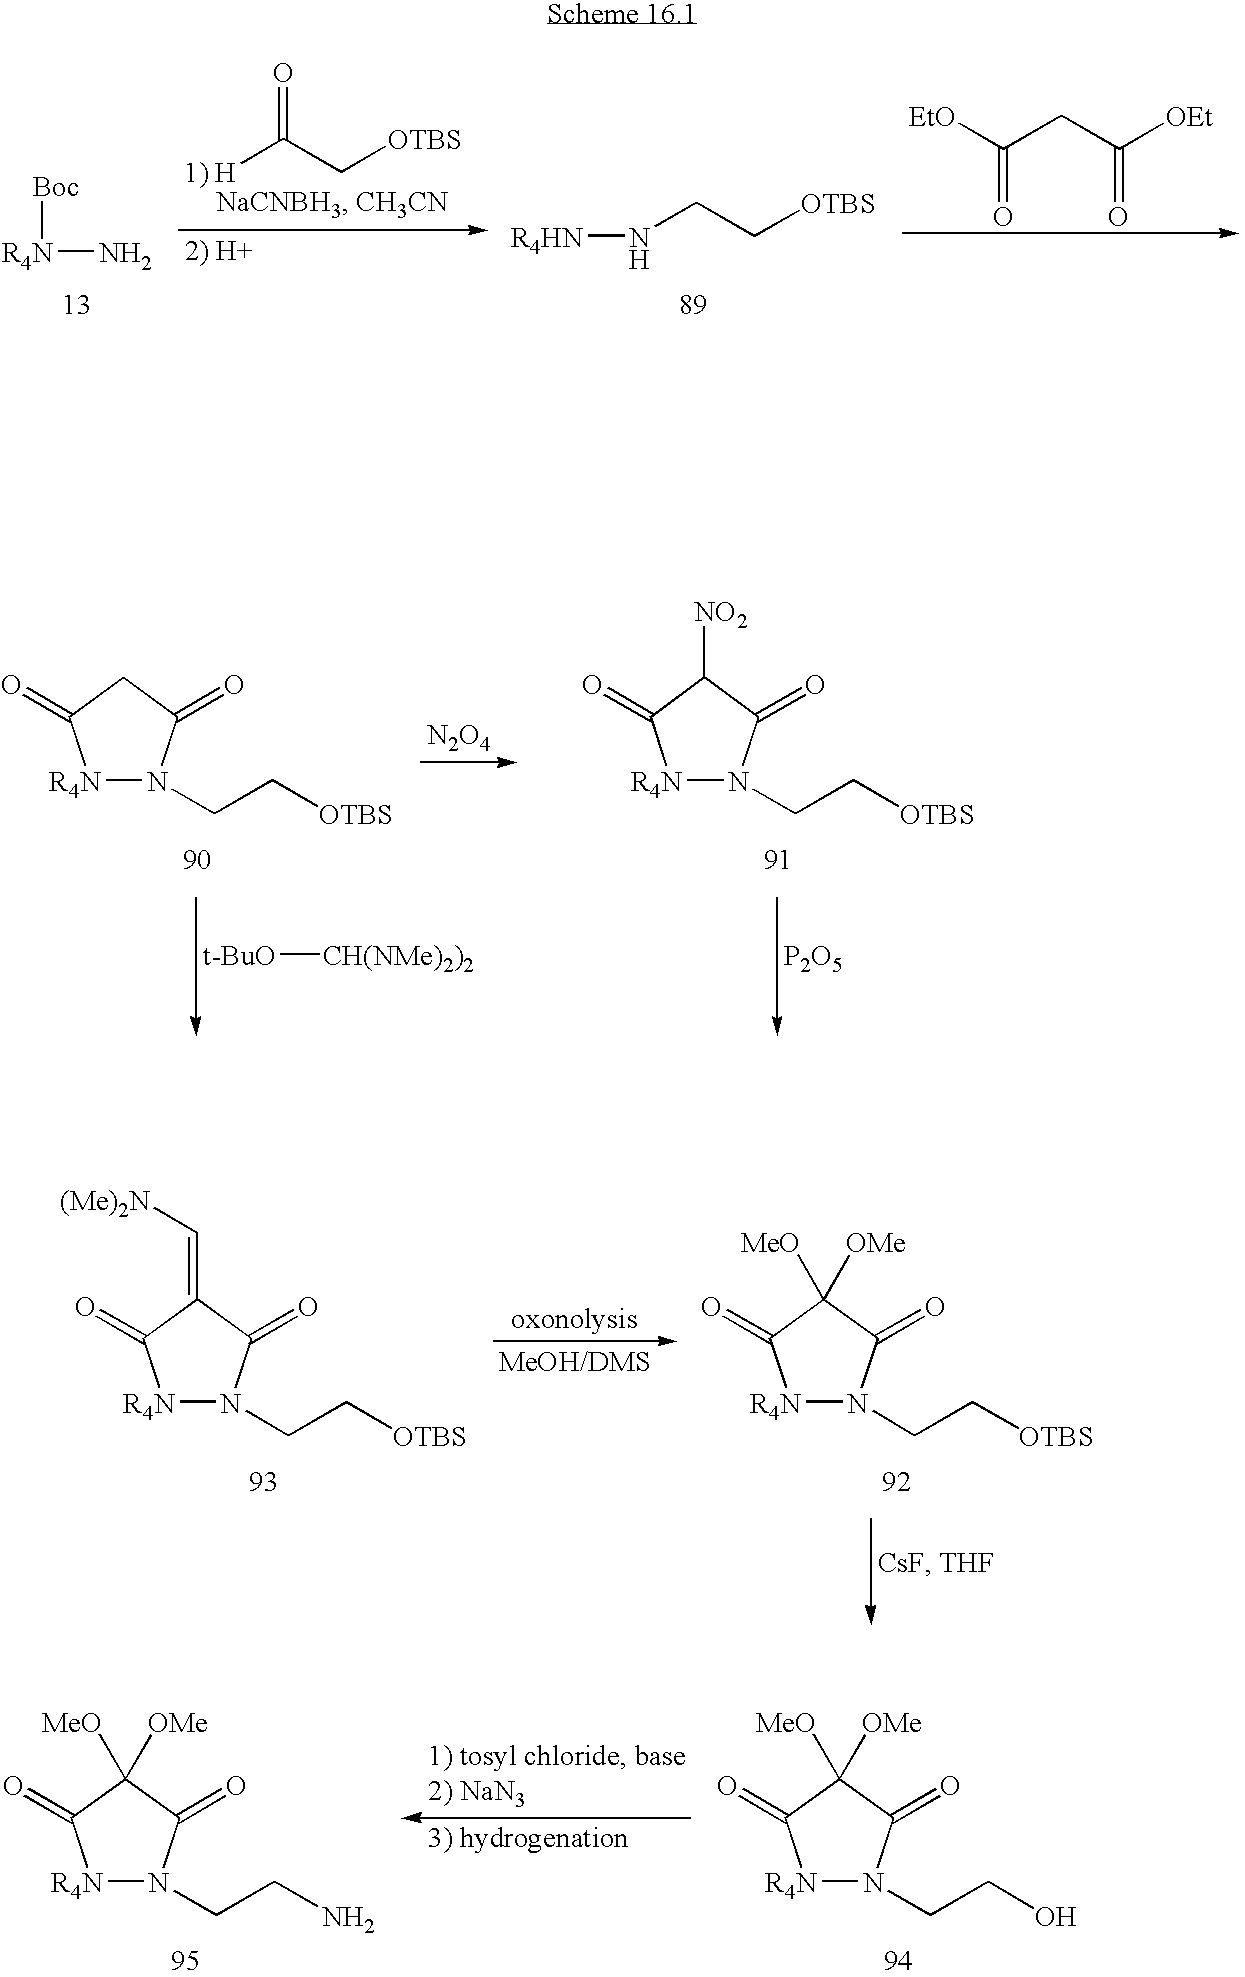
[H]C(C[OTBS])=O.[Boc][R4N]N.[R4HN]NCC[OTBS].[EtO]C(CC([OEt])=O)=O.[R4N]1N(CC[OTBS])C(=O)CC1=O.[N2O4].[t-BuO][CH(NMe)2)2].[R4N]1N(CC[OTBS])C(=O)C([NO2])C1=O.[P2O5].[R4N]1N(CC[OTBS])C(=O)C(=C[(Me)2N])C1=O.[R4N]1N(CC[OTBS])C(=O)C([MeO])([OMe])C1=O.[R4N]1N(CCO)C(=O)C([MeO])([OMe])C1=O.[R4N]1N(CCN)C(=O)C([MeO])([OMe])C1=O
